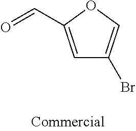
C1=C(C=O)OC=C1Br
